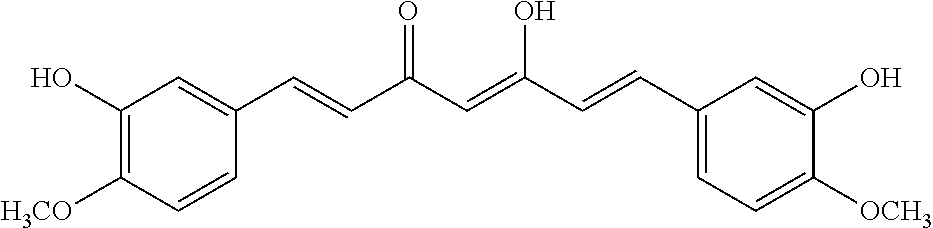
C1(O)=C([H3CO])C=CC(C=CC(C=C(O)C=CC2=CC=C([OCH3])C(O)=C2)=O)=C1
